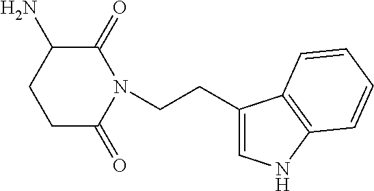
C1C(=O)N(CCC2=CNC3=C2C=CC=C3)C(=O)C(N)C1
